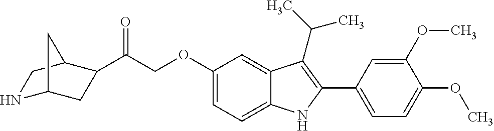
C(C(=O)C1CC2NCC1C2)OC1=CC=C2C(=C1)C(C(C)C)=C(C1=CC=C(OC)C(OC)=C1)N2
